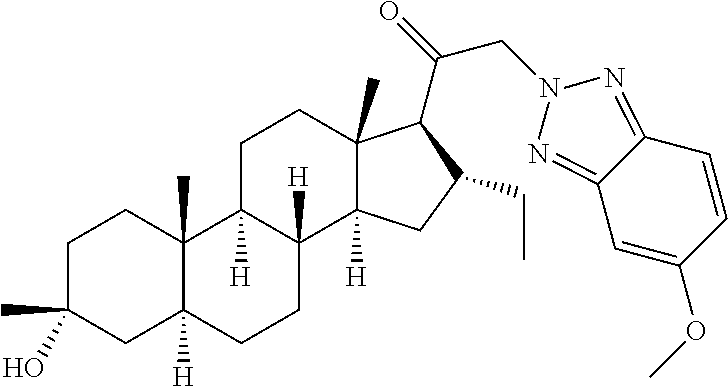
C1C(C)(O)CC2([H])C(C)(C1)C1([H])C([H])(CC2)C2([H])C(C)(CC1)C(C(=O)CN1N=C3C(=N1)C=CC(OC)=C3)C(CC)C2
